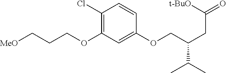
C1(Cl)=C(OCCC[MeO])C=C(OCC(CC(=O)[t-BuO])C(C)C)C=C1
